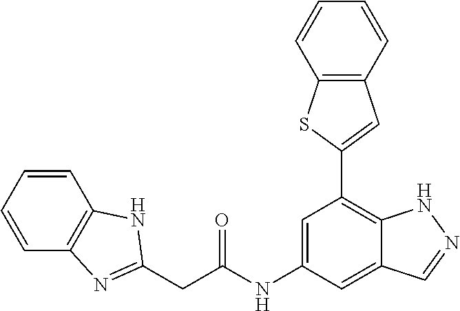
C1=C(NC(=O)CC2=NC3=C(N2)C=CC=C3)C=C2C(=C1C1=CC3=C(S1)C=CC=C3)NN=C2
